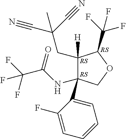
C1([H])(CC(C#N)(C#N)C)C(NC(C(F)(F)F)=O)(C2=CC=CC=C2F)COC1C(F)(F)F
